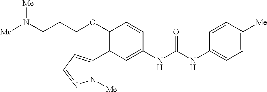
C1(OCCCN([Me])[Me])=C(C2=CC=NN2[Me])C=C(NC(NC2=CC=C([Me])C=C2)=O)C=C1
